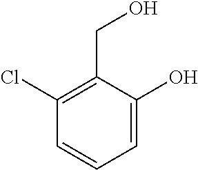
C1=C(O)C(CO)=C(Cl)C=C1
